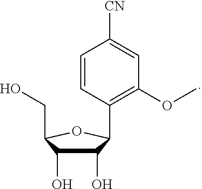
C1(O)C(O)C(CO)OC1C1=C(OC)C=C([CN])C=C1
